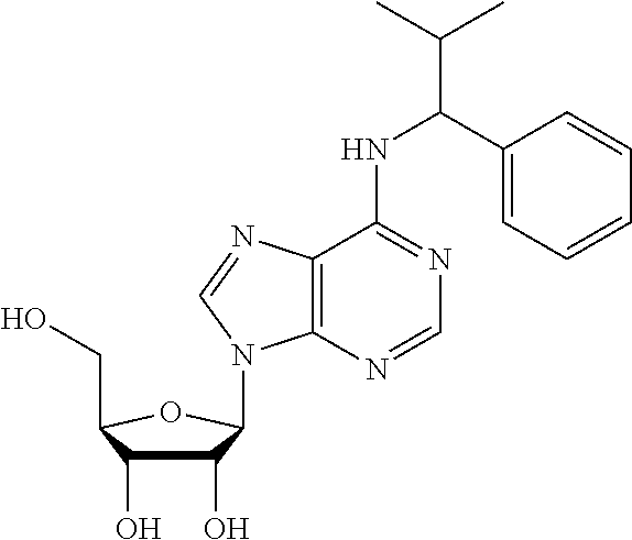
C(C1=CC=CC=C1)(NC1=NC=NC2=C1N=CN2C1C(O)C(O)C(CO)O1)C(C)C
